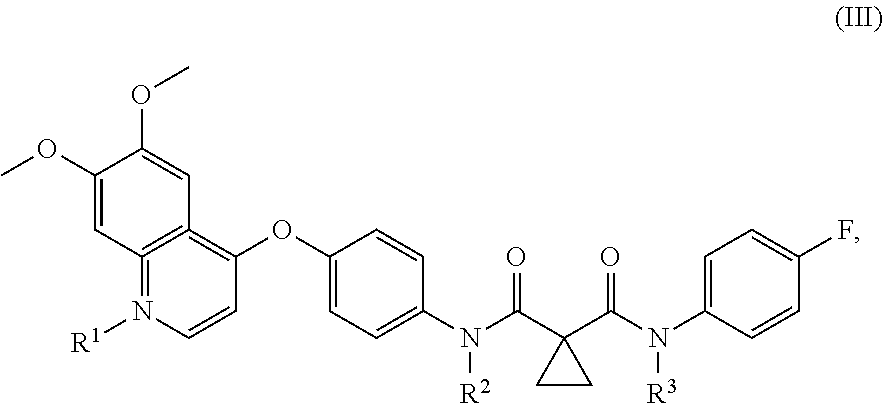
C1(OC)=CC2=C(=C(OC3=CC=C(N(C(C4(C(N(C5=CC=C(F)C=C5)[R3])=O)CC4)=O)[R2])C=C3)C=CN=2[R1])C=C1OC
